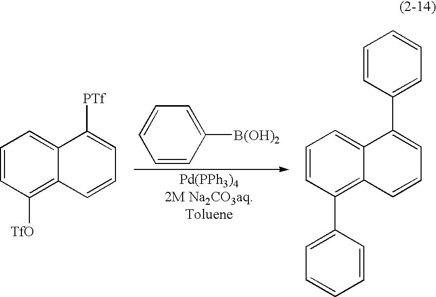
C1=CC([B(OH)2])=CC=C1.C12=CC=CC([TfO])=C1C=CC=C2[PTf].C12=CC=CC(C3=CC=CC=C3)=C1C=CC=C2C1=CC=CC=C1
